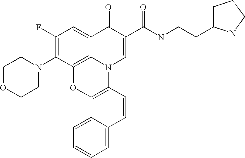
C1(F)=C(N2CCOCC2)C2=C3C(=C1)C(=O)C(C(NCCC1CCCN1)=O)=CN3C1=C(O2)C2=CC=CC=C2C=C1
